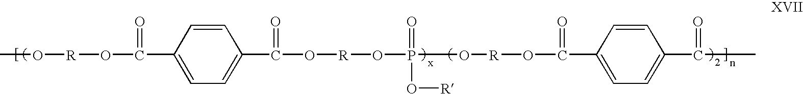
CO[R]OC(C1=CC=C(C(O[R]OP(O[R]OC(C2=CC=C(C(C)=O)C=C2)=O)(=O)O[R])=O)C=C1)=O
